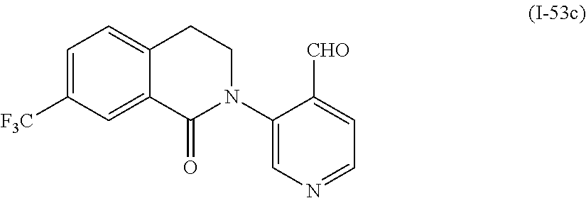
C1=C([F3C])C=C2C(=C1)CCN(C1=CN=CC=C1[CHO])C2=O
